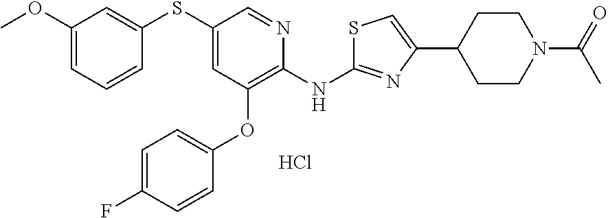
C1(OC)=CC=CC(SC2=CC(OC3=CC=C(F)C=C3)=C(NC3=NC(C4CCN(C(=O)C)CC4)=CS3)N=C2)=C1.Cl
